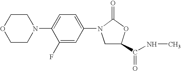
C1OCCN(C2=CC=C(N3CC(C(NC)=O)OC3=O)C=C2F)C1
